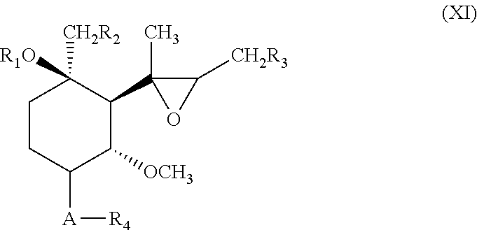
C1CC([A][R4])C([OCH3])C(C2(C)C([CH2R3])O2)C1([CH2R2])[R1O]
